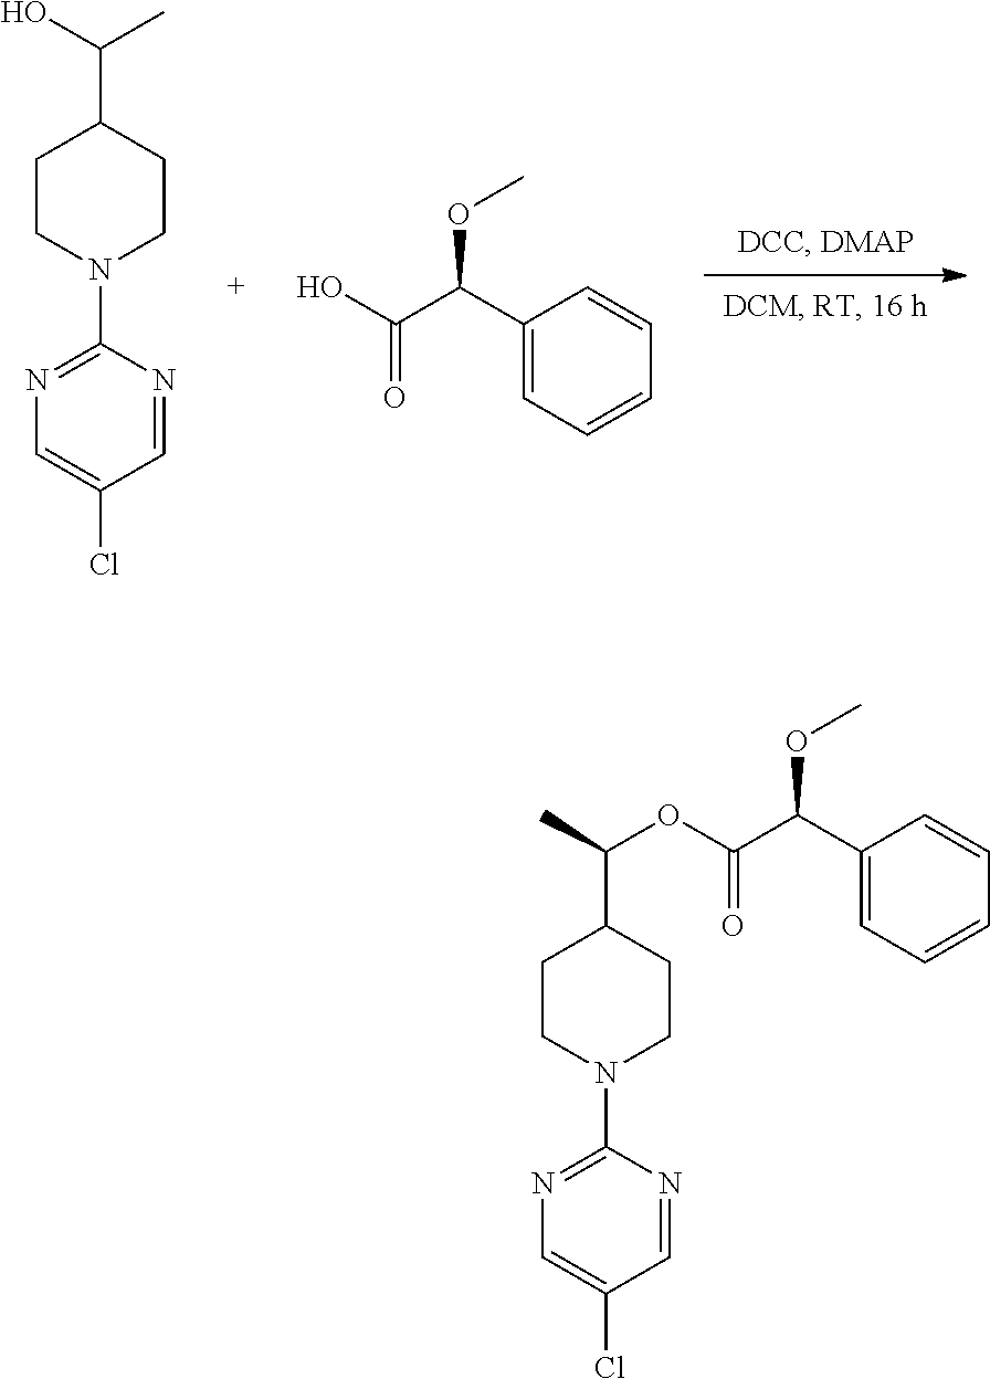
C1CN(C2=NC=C(Cl)C=N2)CCC1C(O)C.C1(C(C(O)=O)OC)=CC=CC=C1.C1CN(C2=NC=C(Cl)C=N2)CCC1C(C)OC(C(C1=CC=CC=C1)OC)=O
